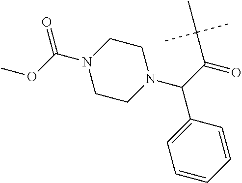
C1N(C(=O)OC)CCN(C(C2=CC=CC=C2)C(C(C)(C)C)=O)C1
